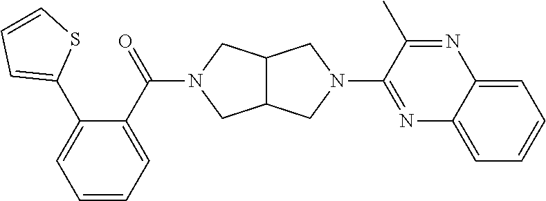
C12C(CN(C3=NC4=CC=CC=C4N=C3C)C1)CN(C(C1=CC=CC=C1C1=CC=CS1)=O)C2
